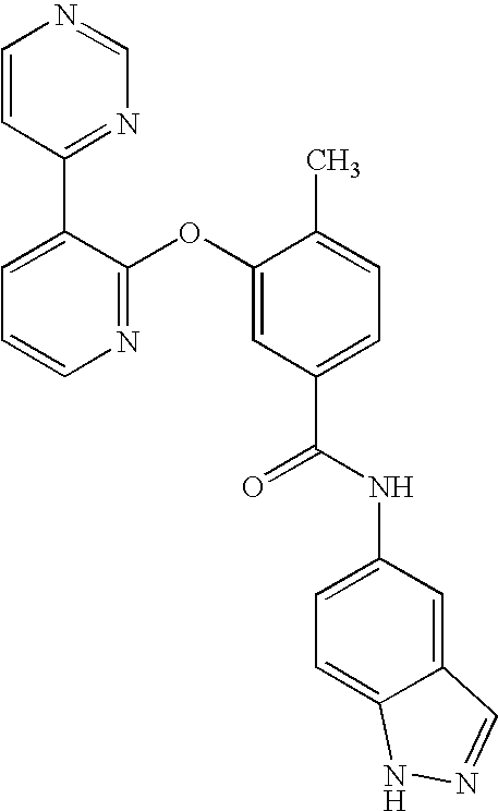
N1=C(OC2=CC(C(NC3=CC=C4C(=C3)C=NN4)=O)=CC=C2C)C(C2=NC=NC=C2)=CC=C1
